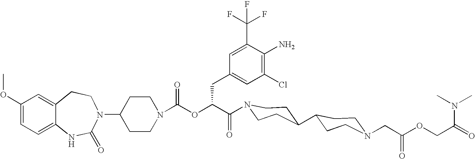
C12=CC(OC)=CC=C1NC(=O)N(C1CCN(C(OC(C(=O)N3CCC(C4CCN(CC(OCC(=O)N(C)C)=O)CC4)CC3)CC3=CC(Cl)=C(N)C(C(F)(F)F)=C3)=O)CC1)CC2
